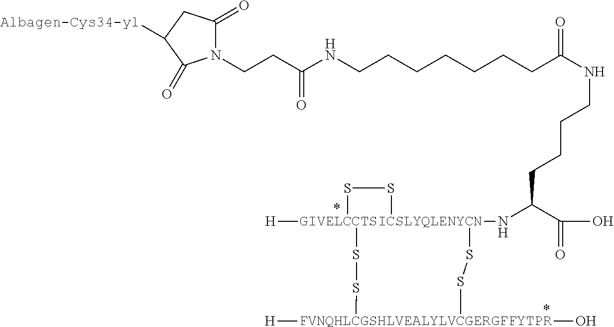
N1(CCC(NCCCCCCCC(NCCCCC(N[GIVELCCTSICSLYQLENYCN]23([H])(SS[FVNQHLCGSHLVEALYLVCGERGFFYTPR]([H])(O)SS2)SS3)C(O)=O)=O)=O)C(=O)CC([Albagen-Cys34-yl])C1=O
